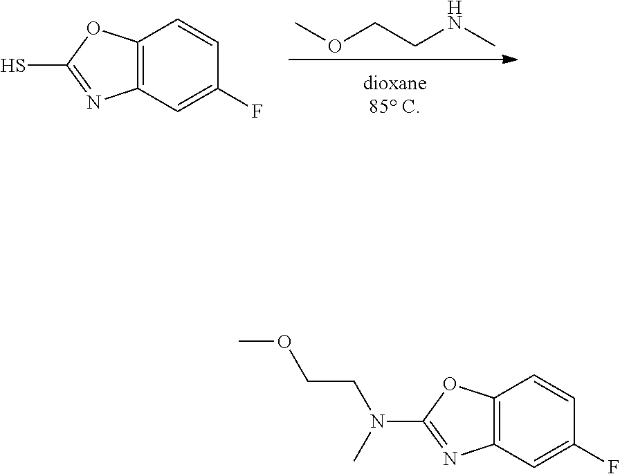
C12=C(OC(S)=N1)C=CC(F)=C2.COCCNC.C12=C(OC(N(C)CCOC)=N1)C=CC(F)=C2
